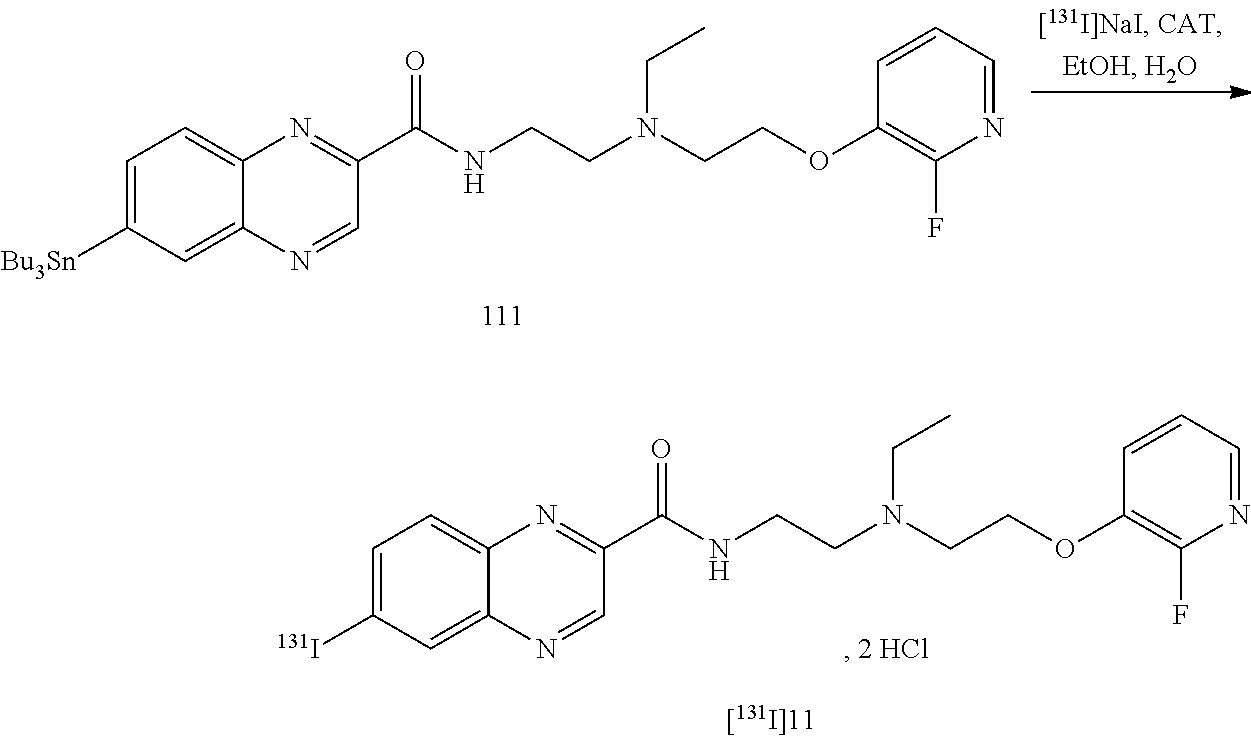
C1=C([Bu3Sn])C=C2C(=C1)N=C(C(NCCN(CCOC1=C(F)N=CC=C1)CC)=O)C=N2.C1=C([131I])C=C2C(=C1)N=C(C(NCCN(CCOC1=C(F)N=CC=C1)CC)=O)C=N2
